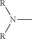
[R]N([R])C
